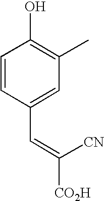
C1=CC(C=C([CN])[CO2H])=CC(C)=C1O
